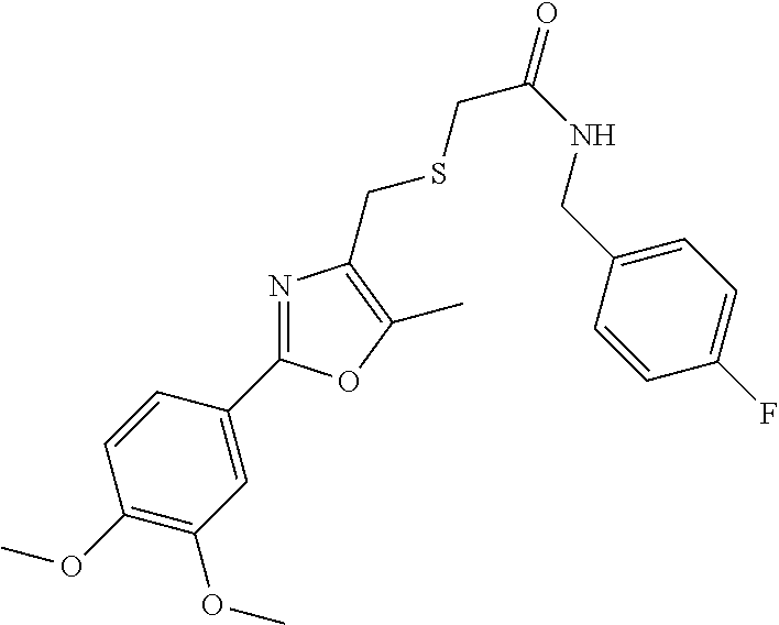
C1(C2=NC(CSCC(NCC3=CC=C(F)C=C3)=O)=C(C)O2)=CC(OC)=C(OC)C=C1
